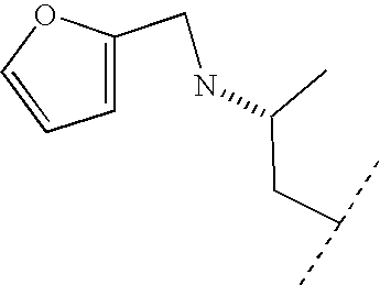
N(C(CC(C)C)C)CC1=CC=CO1
